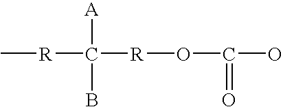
C[R]C([R]OC(O)=O)([A])B
